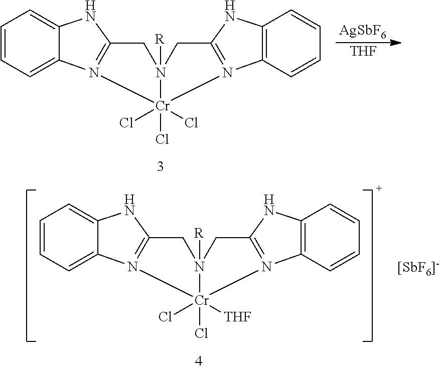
[AgSbF6].[THF].C12=CC=CC=C1N1=C(N2)CN2([R])CC3=N(C4=C(N3)C=CC=C4)[Cr]12(Cl)(Cl)Cl.C12=CC=CC=C1N1=C(N2)CN2([R])CC3=N(C4=C(N3)C=CC=C4)[Cr]12(Cl)([THF])Cl
